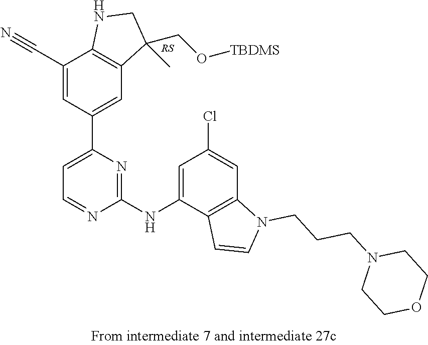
C1(C#N)=CC(C2=CC=NC(NC3=CC(Cl)=CC4=C3C=CN4CCCN3CCOCC3)=N2)=CC2=C1NCC2(CO[TBDMS])C
